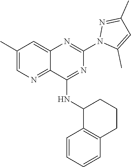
C1(C)=CN=C2C(=C1)N=C(N1C(C)=CC(C)=N1)N=C2NC1C2=C(CCC1)C=CC=C2
